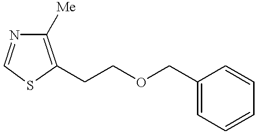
C1([Me])=C(CCOCC2=CC=CC=C2)SC=N1
